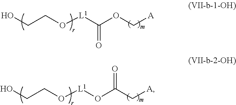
C(CO[L1]C(OC[A])=O)O.C(CO[L1]OC(C[A])=O)O
